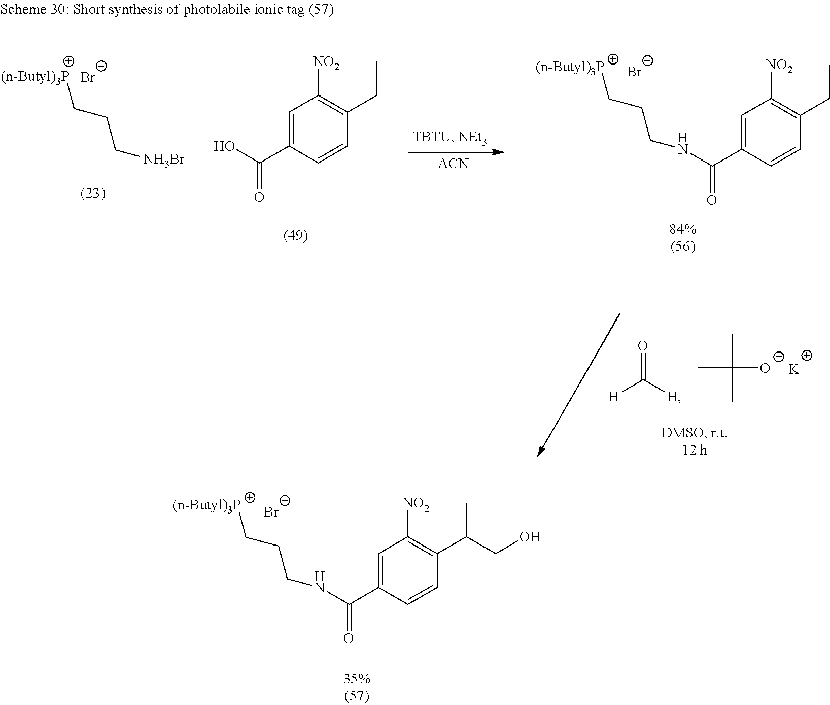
[Br-].C1=C(C(NCCC[(n-Butyl)3P])=O)C=CC(C(C)CO)=C1[NO2].C1=C(C(=O)NCCC[(n-Butyl)3P])C=CC(CC)=C1[NO2].[Br-].CC(C)([O-])C.[K].[H]C([H])=O.C1=C(C(O)=O)C=CC(CC)=C1[NO2].[(n-Butyl)3P]CCC[NH3Br].[ACN].[Br-]
